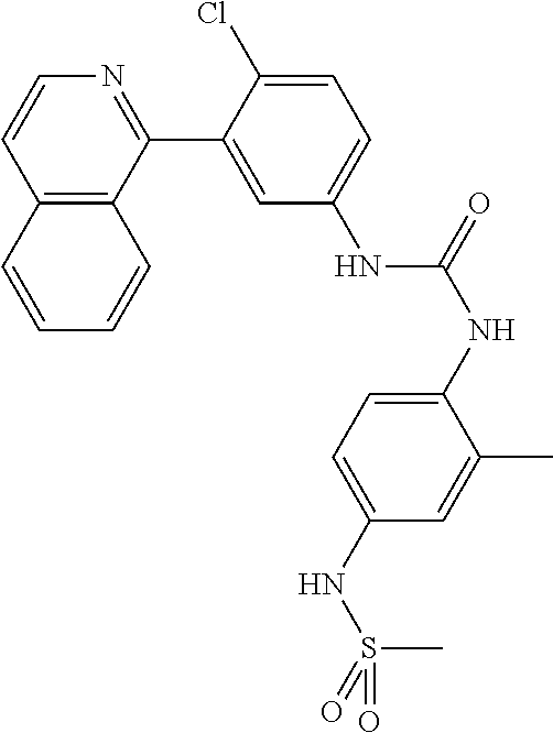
C12=C(C(C3=CC(NC(NC4=CC=C(NS(=O)(C)=O)C=C4C)=O)=CC=C3Cl)=NC=C1)C=CC=C2
